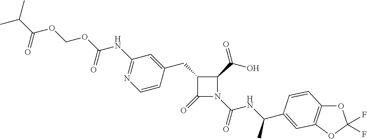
O1C2=C(OC1(F)F)C=C(C(NC(N1C(C(O)=O)C(CC3=CC(NC(OCOC(C(C)C)=O)=O)=NC=C3)C1=O)=O)C)C=C2
